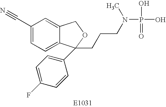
C1(C#N)=CC=C2C(=C1)COC2(C1=CC=C(F)C=C1)CCCN(P(O)(=O)O)C
